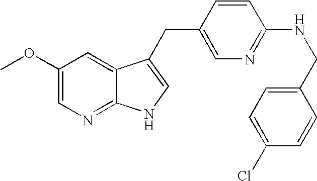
O(C1=CN=C2C(=C1)C(CC1=CN=C(NCC3=CC=C(Cl)C=C3)C=C1)=CN2)C
